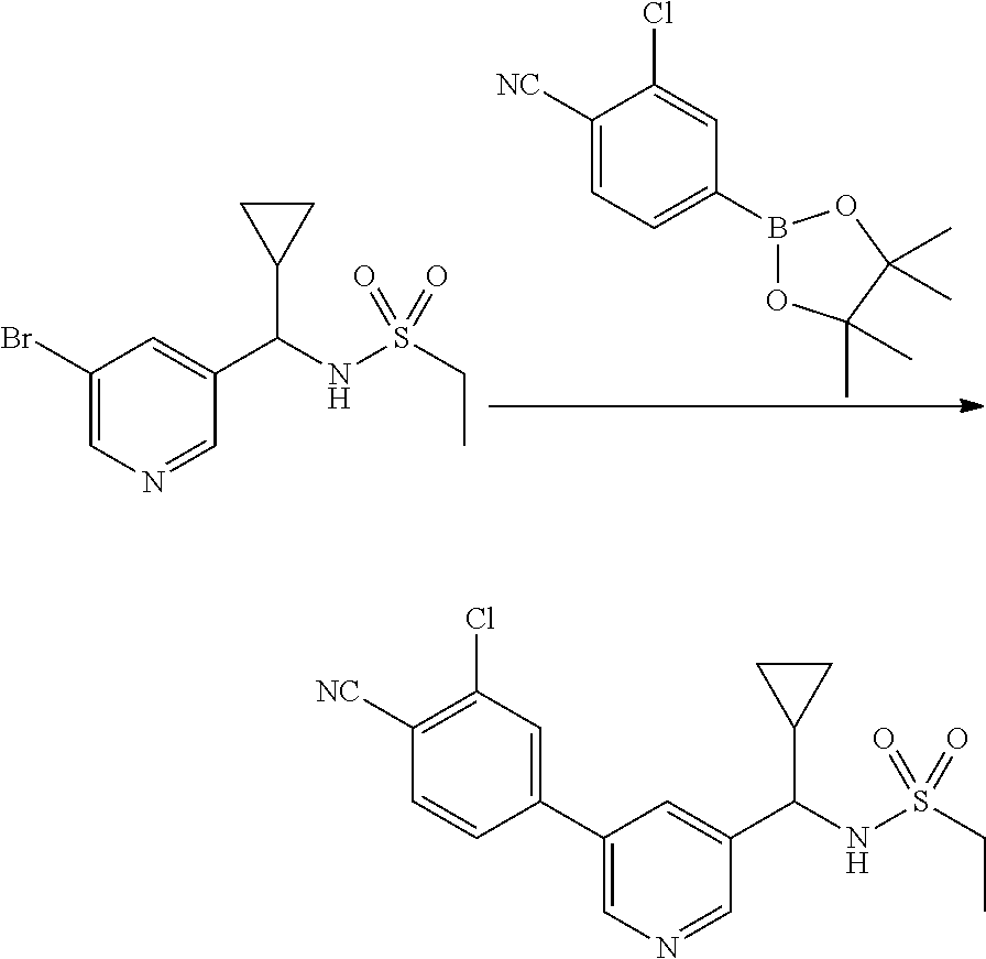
BrC1=CN=CC(C(NS(CC)(=O)=O)C2CC2)=C1.C1(B2OC(C)(C)C(C)(C)O2)=CC=C([NC])C(Cl)=C1.C1(C2=CN=CC(C(NS(CC)(=O)=O)C3CC3)=C2)=CC(Cl)=C([NC])C=C1
